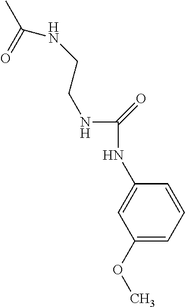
C(NC1=CC(OC)=CC=C1)(=O)NCCNC(=O)C
